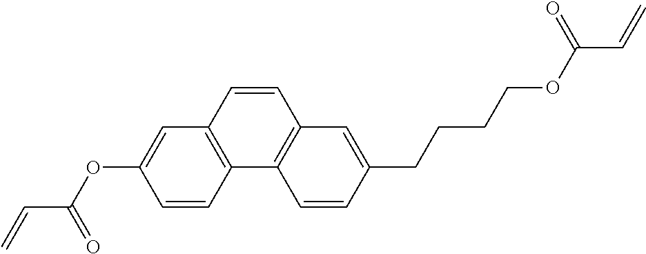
C1=CC2=C(C=C1OC(=O)C=C)C=CC1=C2C=CC(CCCCOC(C=C)=O)=C1
